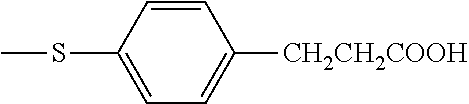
C1=CC(SC)=CC=C1[CH2CH2COOH]
